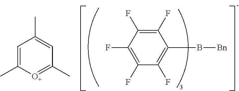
C1=C(C)[O+]=C(C)C=C1C.C1(F)=C(F)C(F)=C(B[Bn])C(F)=C1F
